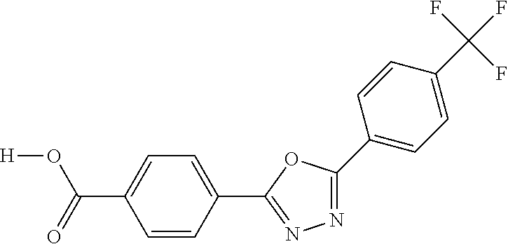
[H]OC(C1=CC=C(C2=NN=C(C3=CC=C(C(F)(F)F)C=C3)O2)C=C1)=O
